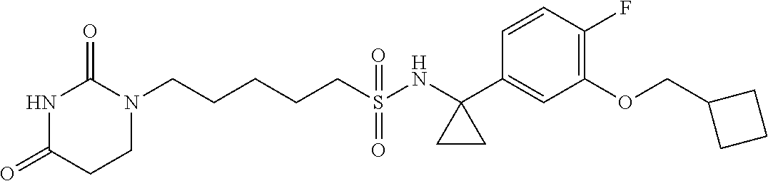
C(CCCS(NC1(C2=CC(OCC3CCC3)=C(F)C=C2)CC1)(=O)=O)CN1C(=O)NC(=O)CC1
